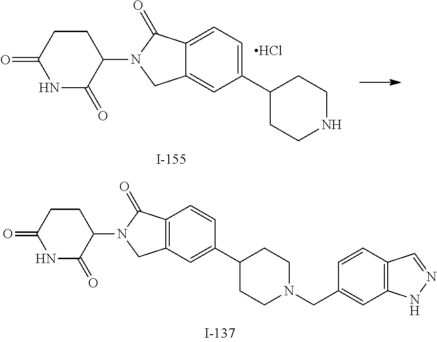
C1=C(C2CCNCC2)C=C2C(=C1)C(=O)N(C1CCC(=O)NC1=O)C2.Cl.C1=CC2=C(C=C1C1CCN(CC3=CC4=C(C=C3)C=NN4)CC1)CN(C1CCC(=O)NC1=O)C2=O
